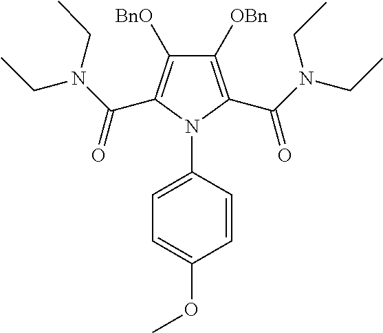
C1([OBn])=C(C(N(CC)CC)=O)N(C2=CC=C(OC)C=C2)C(C(N(CC)CC)=O)=C1[BnO]
